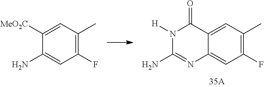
C1(F)=C(C)C=C2C(=C1)N=C(N)N([H])C2=O.C1(F)=C(C)C=C([MeO2C])C(N)=C1
